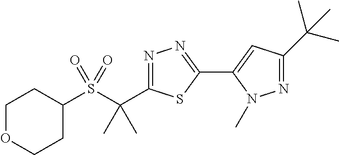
C1OCCC(S(C(C2=NN=C(C3=CC(C(C)(C)C)=NN3C)S2)(C)C)(=O)=O)C1
